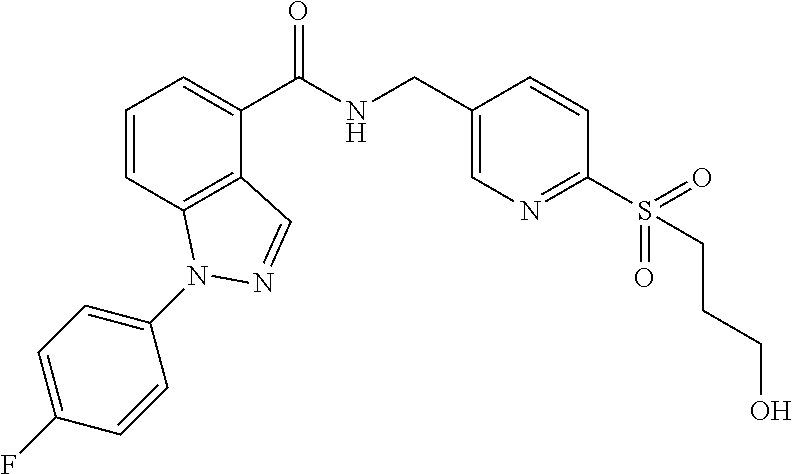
C1=CC2=C(C(C(NCC3=CN=C(S(=O)(=O)CCCO)C=C3)=O)=C1)C=NN2C1=CC=C(F)C=C1
